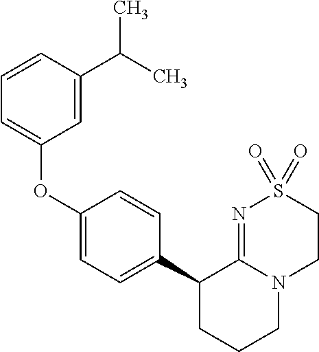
C1=CC(C(C)C)=CC(OC2=CC=C(C3CCCN4C3=NS(=O)(=O)CC4)C=C2)=C1
